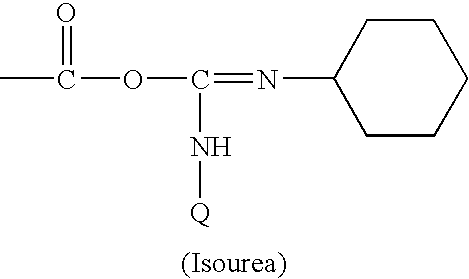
CC(=O)OC(=NC1CCCCC1)N[Q]
